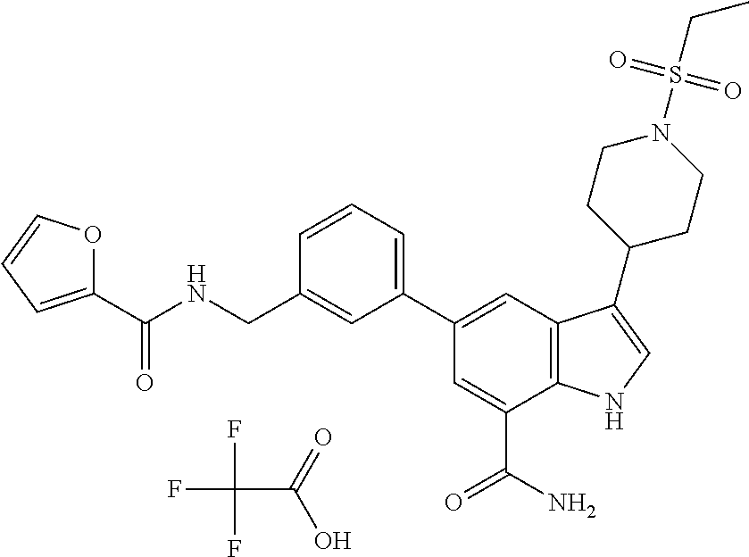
C1=C(C(N)=O)C2=C(C=C1C1=CC=CC(CNC(C3=CC=CO3)=O)=C1)C(C1CCN(S(CC)(=O)=O)CC1)=CN2.FC(F)(F)C(=O)O
